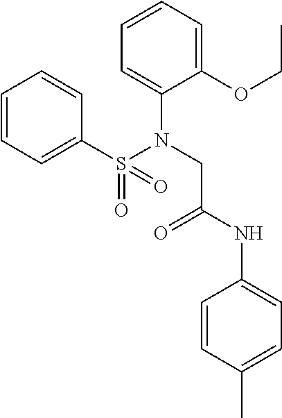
C1=CC=C(S(N(CC(NC2=CC=C(C)C=C2)=O)C2=CC=CC=C2OCC)(=O)=O)C=C1
